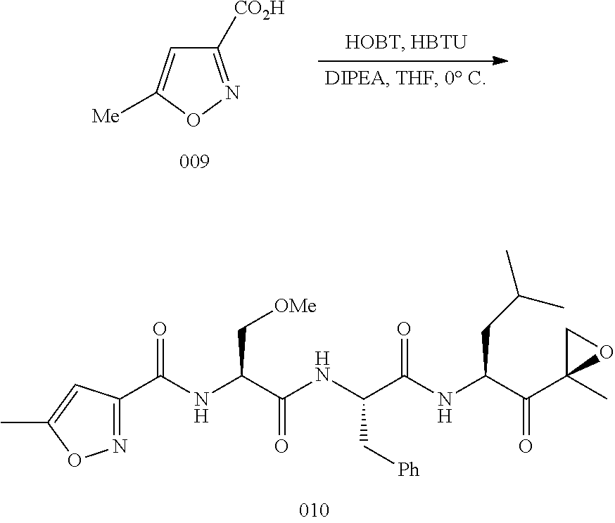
C1([CO2H])=NOC([Me])=C1.N(C(C(C1(C)OC1)=O)CC(C)C)C(C(NC(C(NC(=O)C1=NOC(C)=C1)C[OMe])=O)C[Ph])=O
